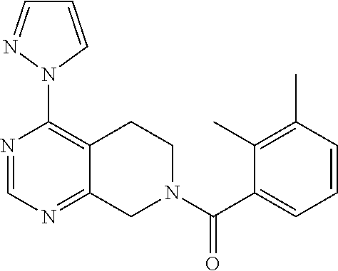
N1=CN=C2C(=C1N1C=CC=N1)CCN(C(C1=CC=CC(C)=C1C)=O)C2
